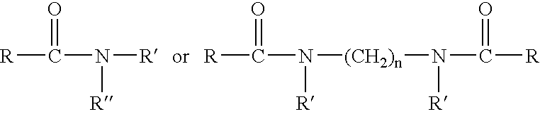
[R]C(N([R])[R])=O.[R]C(N([(CH2)n]N([R])C([R])=O)[R])=O
